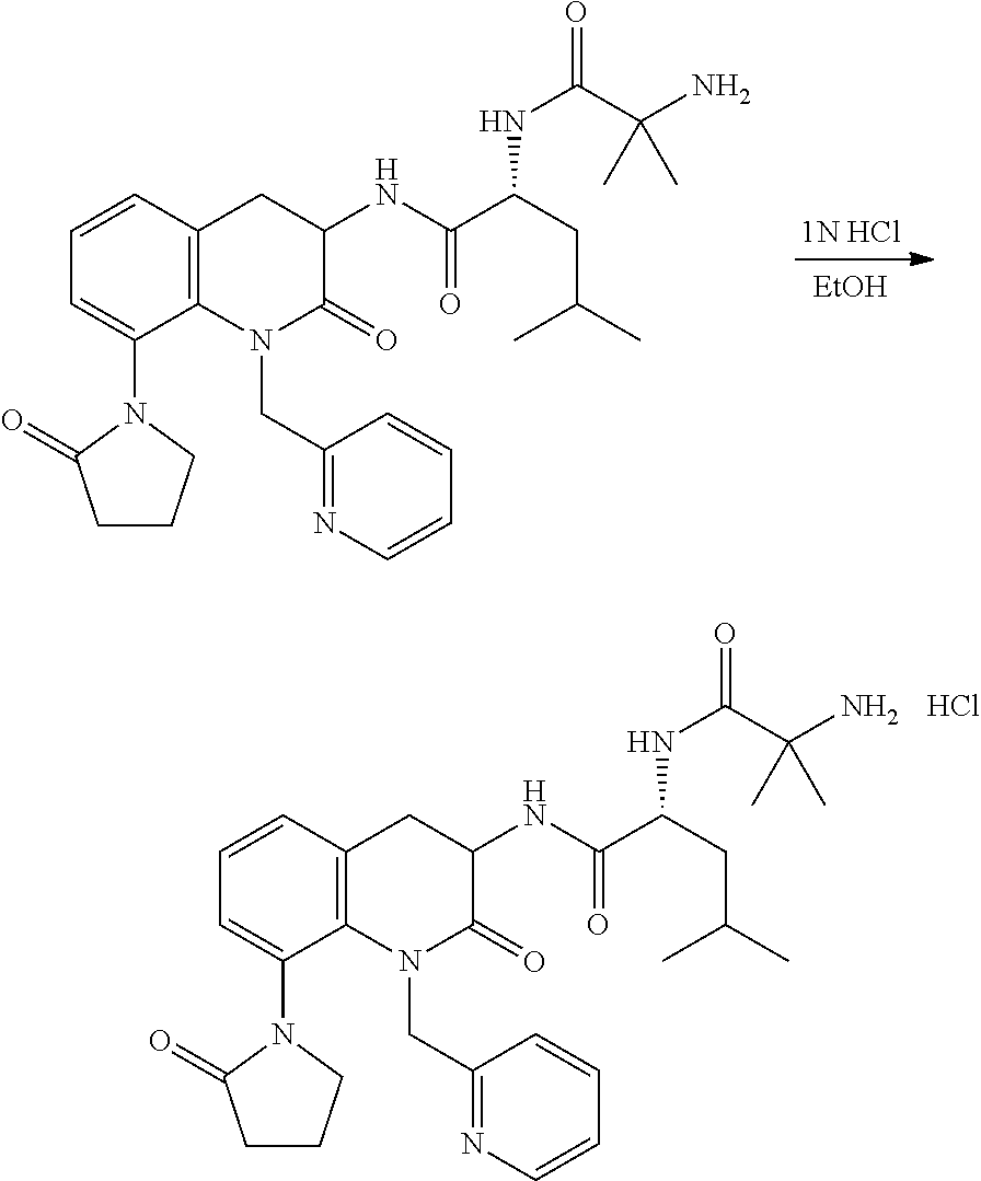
[1N HCl].[EtOH].C12=C(C=CC=C1N1C(=O)CCC1)CC(NC(C(CC(C)C)NC(=O)C(N)(C)C)=O)C(=O)N2CC1=NC=CC=C1.C12=C(C=CC=C1N1C(=O)CCC1)CC(NC(C(CC(C)C)NC(=O)C(N)(C)C)=O)C(=O)N2CC1=NC=CC=C1.Cl
